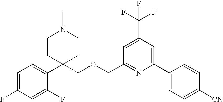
C1=C(F)C=C(F)C(C2(COCC3=NC(C4=CC=C([CN])C=C4)=CC(C(F)(F)F)=C3)CCN(C)CC2)=C1
